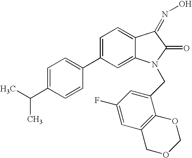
CC(C1=CC=C(C2=CC=C3C(=C2)N(CC2=CC(F)=CC4=C2OCOC4)C(=O)C3=NO)C=C1)C
